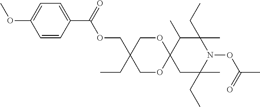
C1(C(OCC2(CC)COC3(OC2)CC(CC)(C)N(OC(=O)C)C(CC)(C)C3C)=O)=CC=C(OC)C=C1
